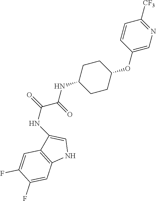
C1=CC(OC2CCC(NC(=O)C(NC3=CNC4=C3C=C(F)C(F)=C4)=O)CC2)=CN=C1[CF3]
